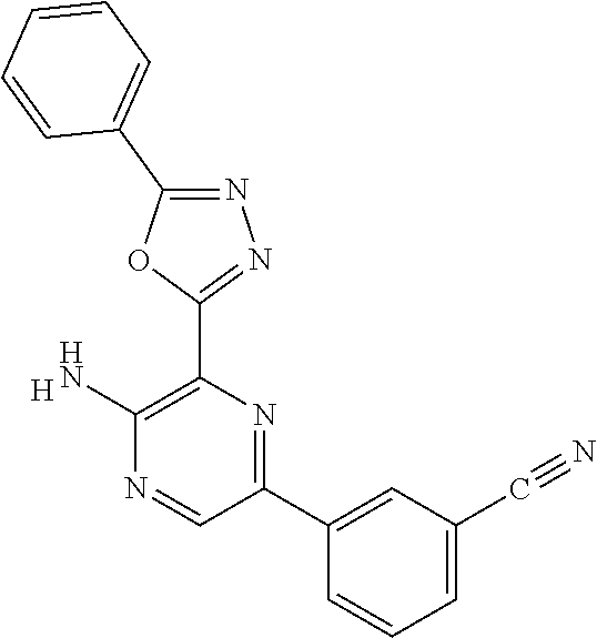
[H].C1(N)=C(C2=NN=C(C3=CC=CC=C3)O2)N=C(C2=CC(C#N)=CC=C2)C=N1
